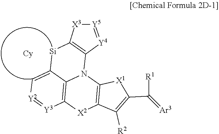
C12=C(N3C4=C([X2]C5=C3[X1]C(C(=[Ar3])[R1])=C5[R2])[Y3]=[Y2]C=C4[Si]1)[Y4]=[Y5][X3]2
